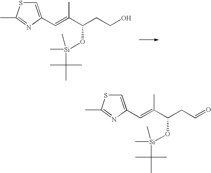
C1=C(C=C(C(CCO)O[Si](C)(C(C)(C)C)C)C)N=C(C)S1.C1=C(C=C(C(CC=O)O[Si](C)(C(C)(C)C)C)C)N=C(C)S1
